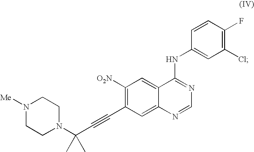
N1([Me])CCN(C(C#CC2=C([O2N])C=C3C(=C2)N=CN=C3NC2=CC(Cl)=C(F)C=C2)(C)C)CC1
